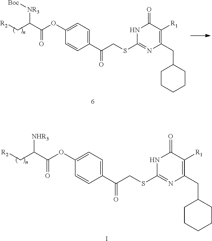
C1CCCCC1CC1=C([R1])C(=O)NC(SCC(C2=CC=C(OC(C(C[R2])[NR3][Boc])=O)C=C2)=O)=N1.C1CCCCC1CC1=C([R1])C(=O)NC(SCC(C2=CC=C(OC(C(C[R2])[NHR3])=O)C=C2)=O)=N1.I
